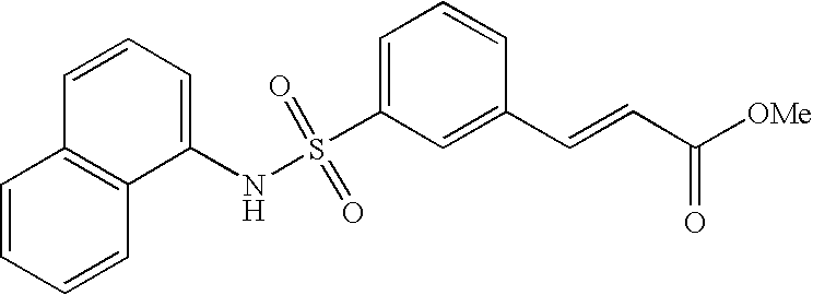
C1=C(S(NC2=CC=CC3=C2C=CC=C3)(=O)=O)C=C(C=CC([OMe])=O)C=C1
